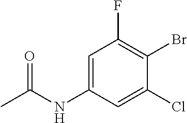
N(C1=CC(F)=C(Br)C(Cl)=C1)C(C)=O
